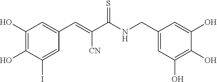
C1(O)=C(O)C(I)=CC(C=C(C(NCC2=CC(O)=C(O)C(O)=C2)=S)[CN])=C1
